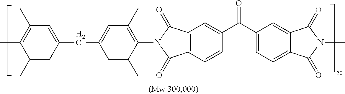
CC1=C(C)C=C(CC2=CC(C)=C(N3C(=O)C4=C(C=CC(C(C5=CC=C6C(=C5)C(=O)N(C)C6=O)=O)=C4)C3=O)C(C)=C2)C=C1C
